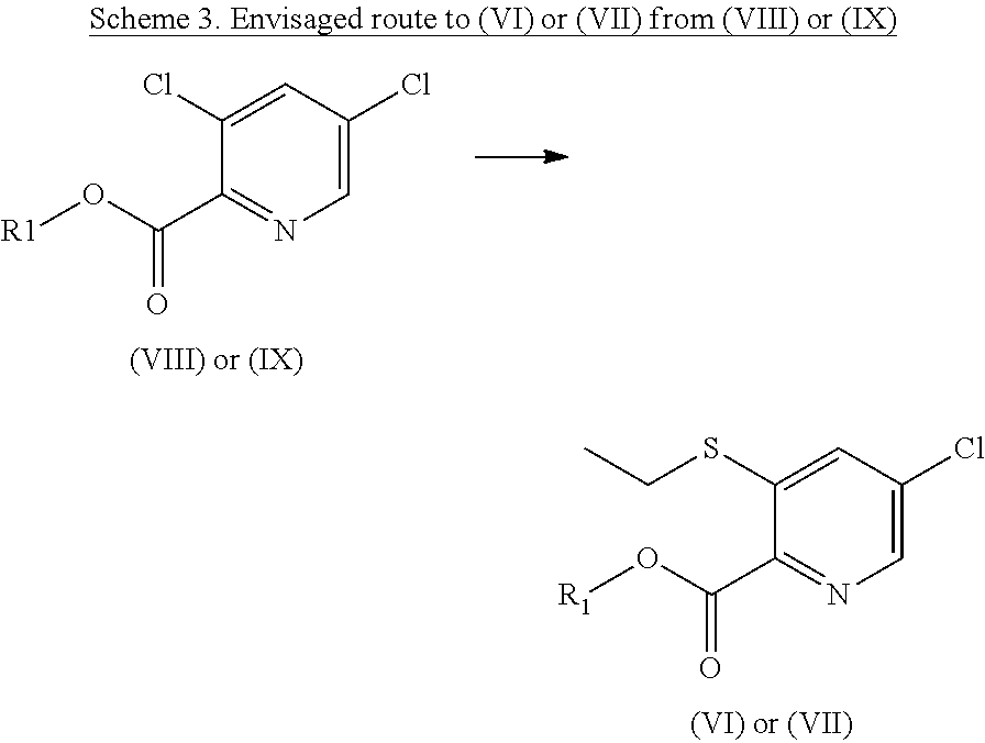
C1=C(Cl)C=C(Cl)C(C(O[R1])=O)=N1.C1=C(Cl)C=C(SCC)C(C(O[R1])=O)=N1
